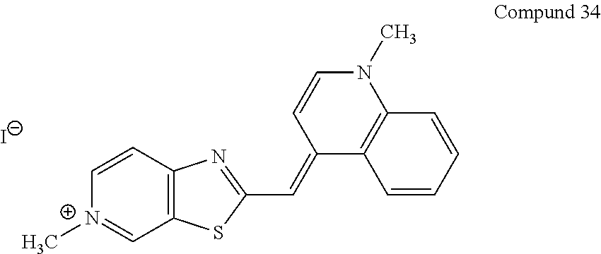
C12=C(C=C[N+](C)=C1)N=C(C=C1C3=C(N(C)C=C1)C=CC=C3)S2.[I-]
